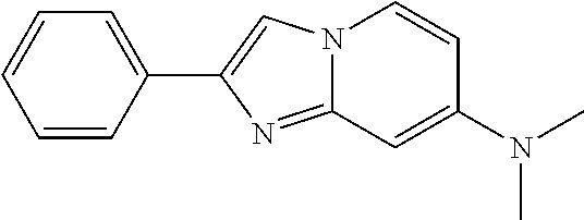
C1=CC(C2=CN3C(=N2)C=C(N(C)C)C=C3)=CC=C1
